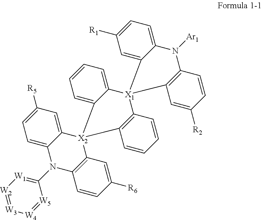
C1=C2C(=CC([R5])=C1)[X2]1(C3=C(N2C2=[W1][W2]=[W3][W4]=[W5]2)C=CC([R6])=C3)C2=CC=CC=C2[X1]2(C3=C1C=CC=C3)C1=CC([R1])=CC=C1N([Ar1])C1=C2C=C([R2])C=C1
